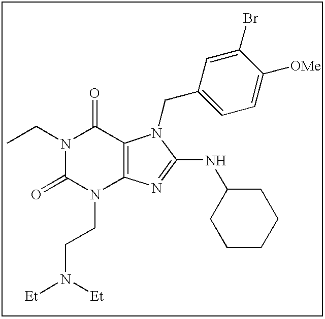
N1(CC)C(=O)N(CCN([Et])[Et])C2=C(C1=O)N(CC1=CC=C([OMe])C(Br)=C1)C(NC1CCCCC1)=N2
